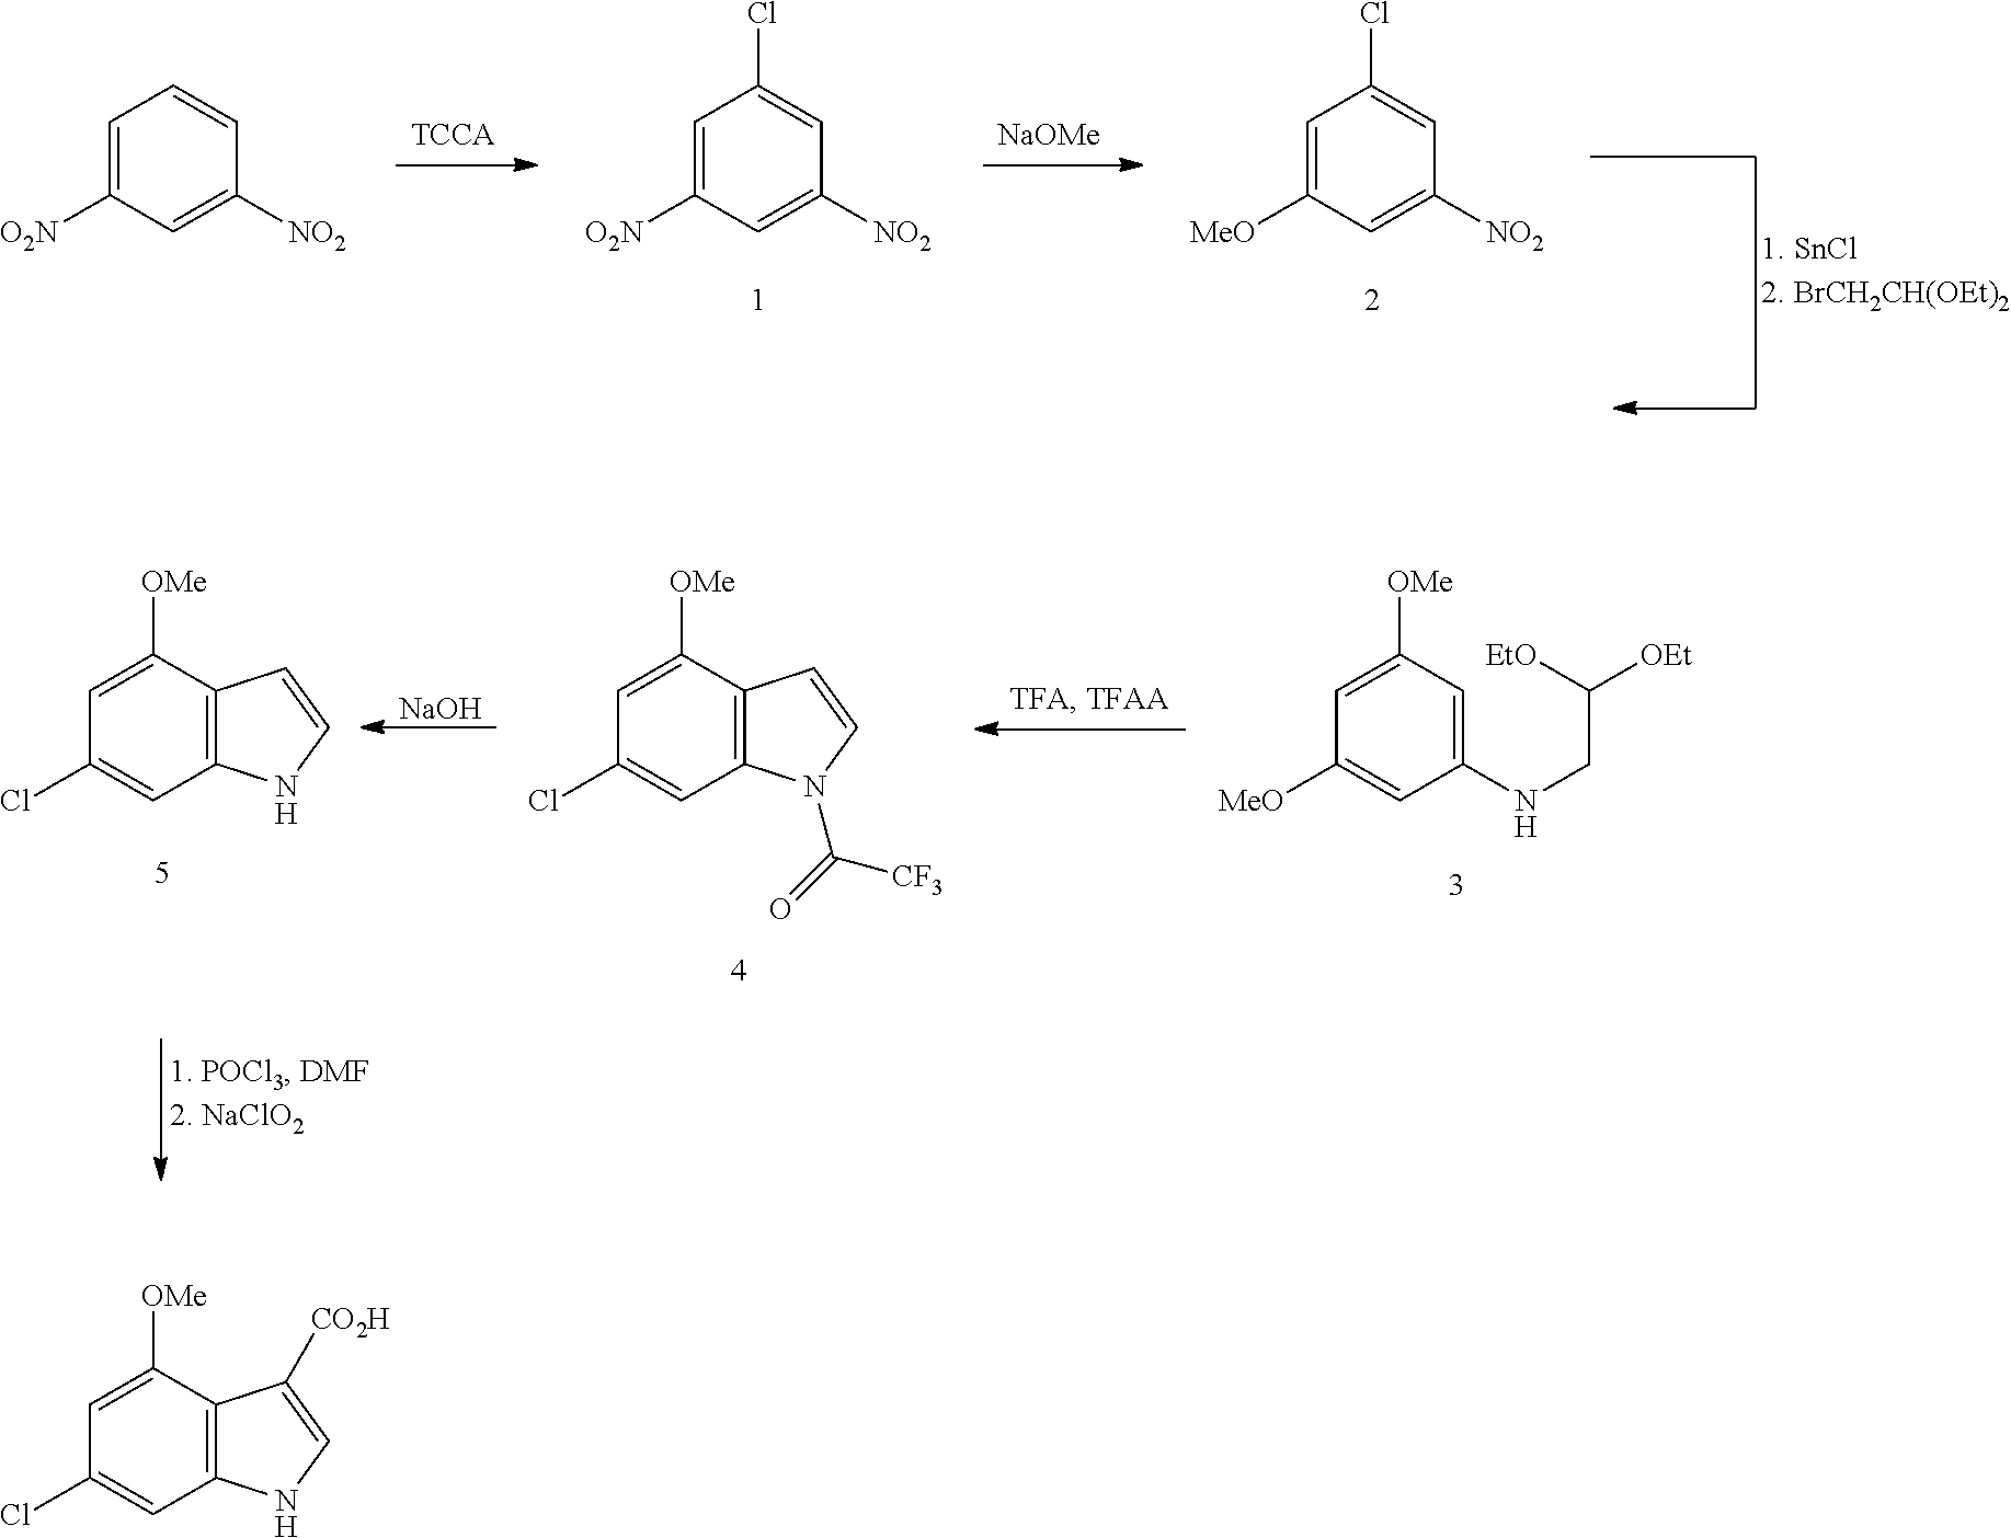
[TCCA].C1=C([O2N])C=C([NO2])C=C1Cl.[NaOMe].C1=C([MeO])C=C([NO2])C=C1Cl.C1=C([O2N])C=C([NO2])C=C1.C1=C([OMe])C2=C(C=C1Cl)NC=C2.[NaOH].C1=C([OMe])C2=C(C=C1Cl)N(C(=O)[CF3])C=C2.C1=C([OMe])C=C(NCC([OEt])[EtO])C=C1[MeO].C1=C([OMe])C2=C(C=C1Cl)NC=C2[CO2H]
